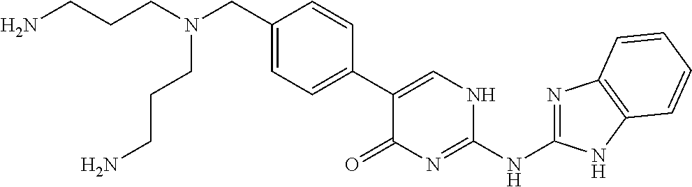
C1(C2=CC=C(CN(CCCN)CCCN)C=C2)=CNC(NC2=NC3=C(N2)C=CC=C3)=NC1=O
